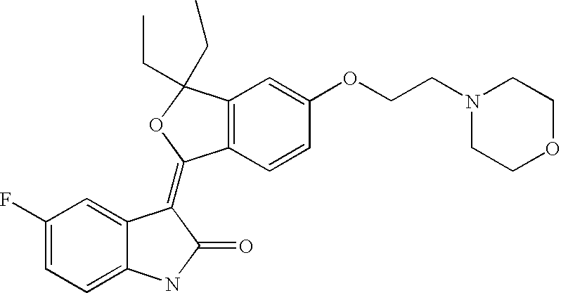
C12=C(C=CC(OCCN3CCOCC3)=C1)C(=C1C3=CC(F)=CC=C3NC1=O)OC2(CC)CC
